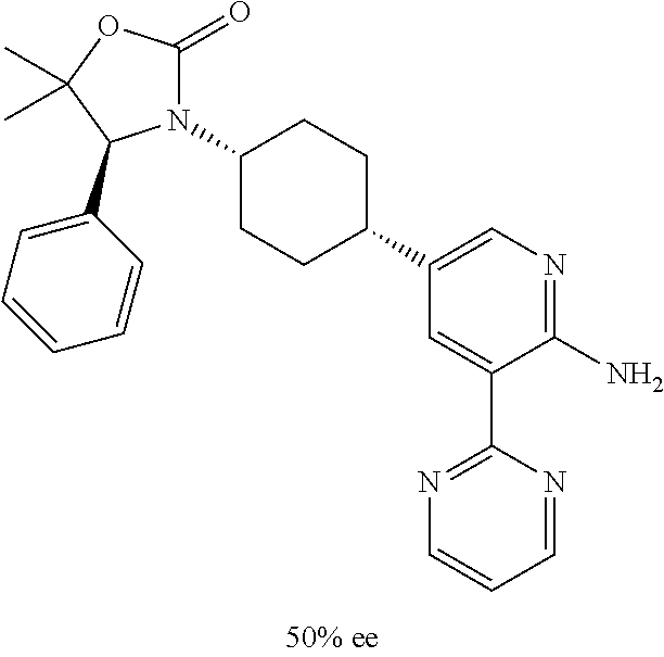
N1(C2CCC(C3=CN=C(N)C(C4=NC=CC=N4)=C3)CC2)C(=O)OC(C)(C)C1C1=CC=CC=C1
